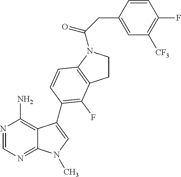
N1=CN=C2C(=C1N)C(C1=C(F)C3=C(N(C(CC4=CC([CF3])=C(F)C=C4)=O)CC3)C=C1)=CN2C
